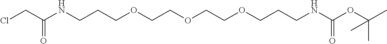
C(C(NCCCOCCOCCOCCCNC(OC(C)(C)C)=O)=O)Cl
